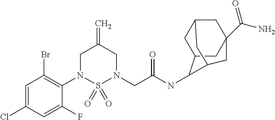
C1=C(Cl)C=C(F)C(N2S(=O)(=O)N(CC(NC3C4CC5CC(C(=O)N)(CC3C5)C4)=O)CC(=C)C2)=C1Br
